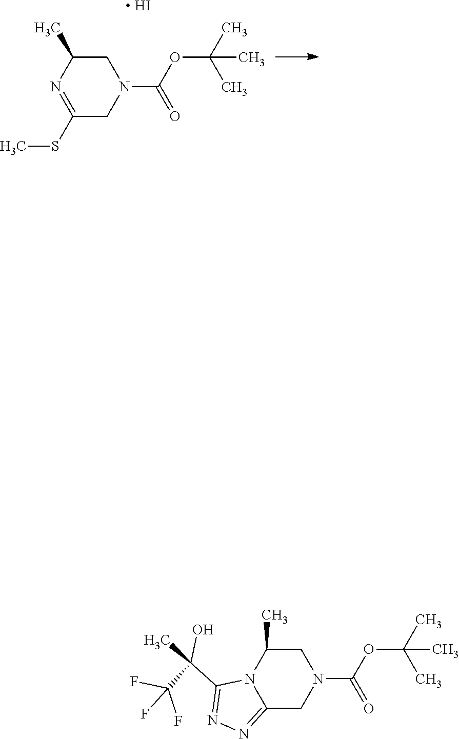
C1(SC)=NC(C)CN(C(OC(C)(C)C)=O)C1.[ HI].C12=NN=C(C(O)(C)C(F)(F)F)N1C(C)CN(C(=O)OC(C)(C)C)C2
